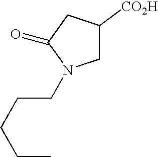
C1C([CO2H])CC(=O)N1CCCCC
